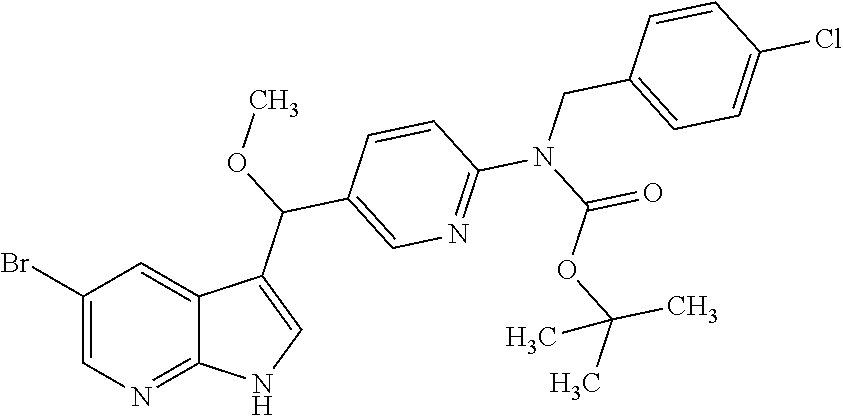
C1(Br)=CN=C2C(=C1)C(C(OC)C1=CN=C(N(C(OC(C)(C)C)=O)CC3=CC=C(Cl)C=C3)C=C1)=CN2
